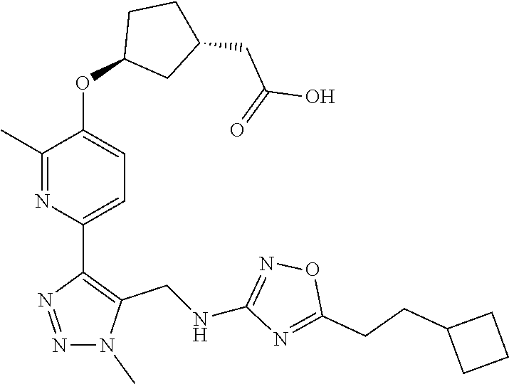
N1=C(C)C(OC2CC(CC(O)=O)CC2)=CC=C1C1=C(CNC2=NOC(CCC3CCC3)=N2)N(C)N=N1
